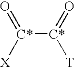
[C*]([C*](=O)[T])(=O)[X]
